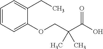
C1=CC=C(OCC(C(O)=O)(C)C)C(CC)=C1
